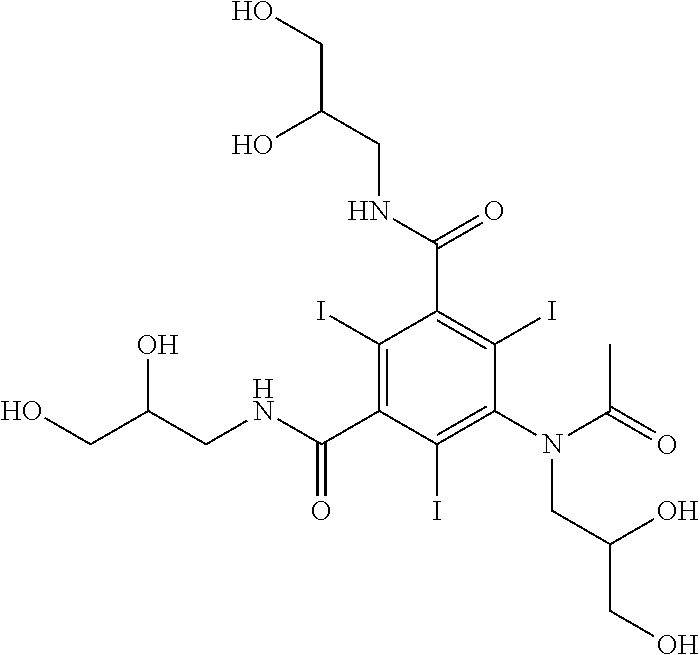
C1(C(NCC(CO)O)=O)=C(I)C(C(NCC(CO)O)=O)=C(I)C(N(C(=O)C)CC(CO)O)=C1I
